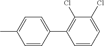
C1=C(C)C=CC(C2=C(Cl)C(Cl)=CC=C2)=C1
